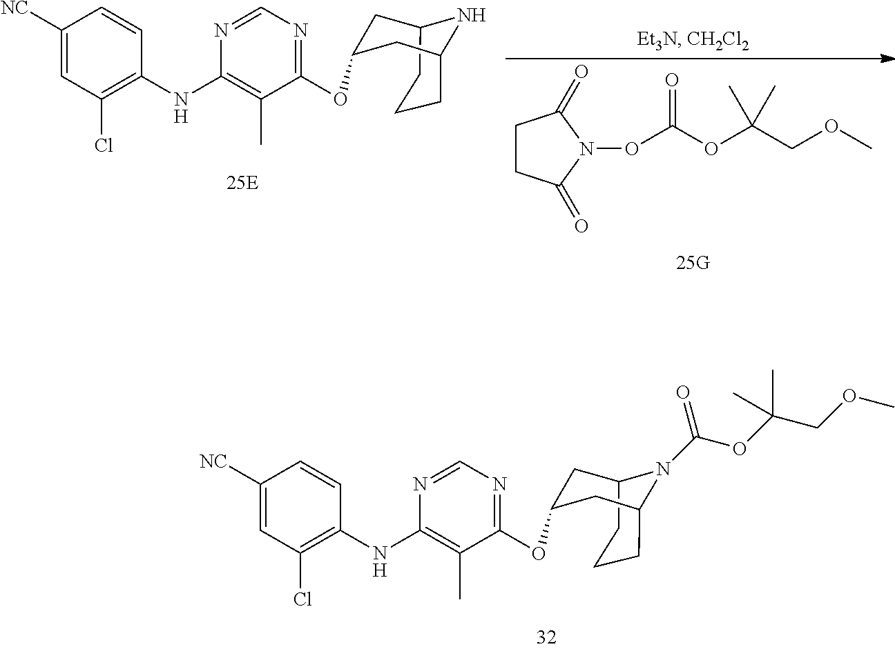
C1C(OC2=NC=NC(NC3=C(Cl)C=C([NC])C=C3)=C2C)CC2N(C(=O)OC(COC)(C)C)C1CCC2.C1C(OC2=NC=NC(NC3=C(Cl)C=C([NC])C=C3)=C2C)CC2NC1CCC2.C1CC(=O)N(OC(OC(COC)(C)C)=O)C1=O
